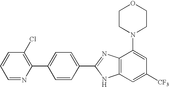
C1=NC(C2=CC=C(C3=NC4=C(N3)C=C([CF3])C=C4N3CCOCC3)C=C2)=C(Cl)C=C1
